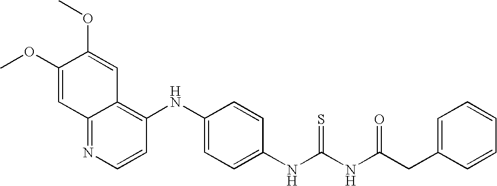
COC1=CC2=NC=CC(NC3=CC=C(NC(NC(CC4=CC=CC=C4)=O)=S)C=C3)=C2C=C1OC
